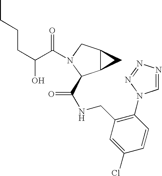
C(C(=O)N1CC2C(C1C(NCC1=C(N3C=NN=N3)C=CC(Cl)=C1)=O)C2)(CCCC)O
